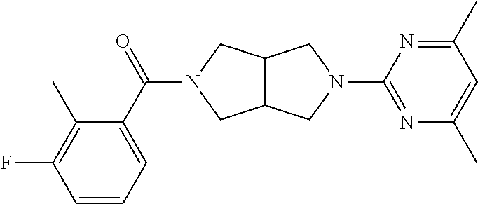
C12C(CN(C3=NC(C)=CC(C)=N3)C1)CN(C(=O)C1=CC=CC(F)=C1C)C2
